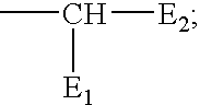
CC([E2])[E1]
